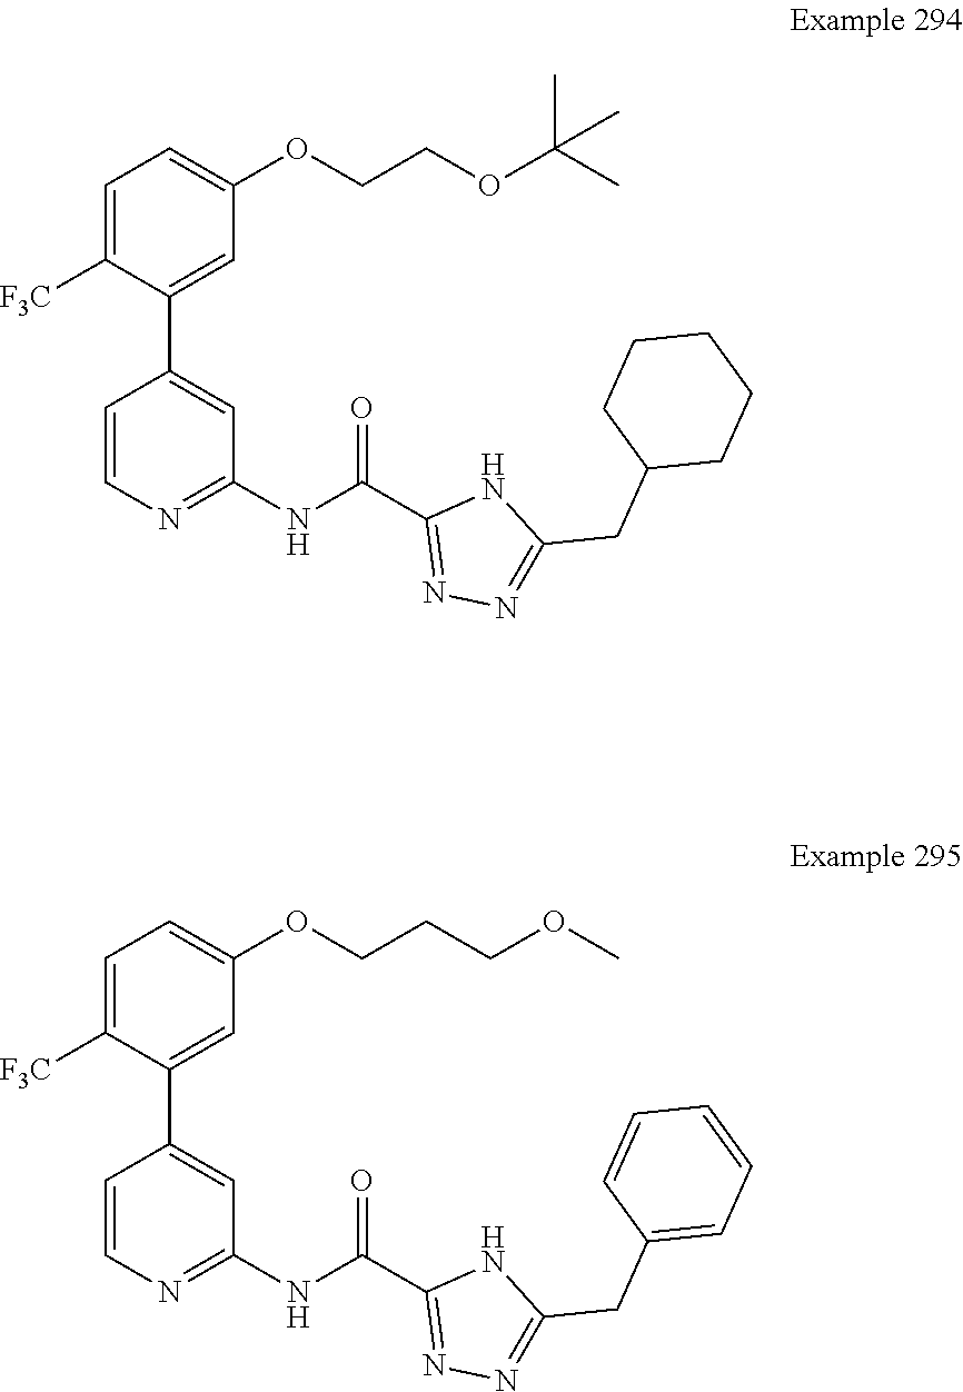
C1=C([F3C])C(C2=CC(NC(C3=NN=C(CC4CCCCC4)N3)=O)=NC=C2)=CC(OCCOC(C)(C)C)=C1.C1=C([F3C])C(C2=CC(NC(C3=NN=C(CC4=CC=CC=C4)N3)=O)=NC=C2)=CC(OCCCOC)=C1
